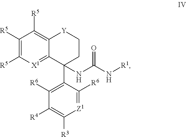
C1([R5])=C([R5])[X1]=C2C(=C1[R5])[Y]CCC2(NC(N[R1])=O)C1=C([R6])C([R4])=C([R3])[Z1]=C1[R6]
